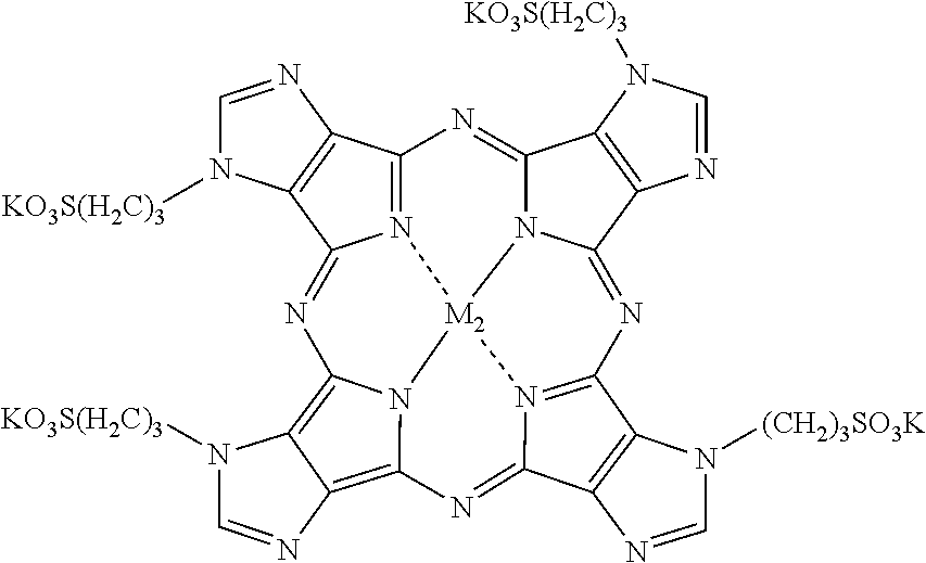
N12=C3C4=C(C1=NC1=C5C(=C6N1[M2]21N2C(=N3)C3=C(C2=NC2=N1C(=N6)C1=C2N([(CH2)3SO3K])C=N1)N=CN3[KO3S(H2C)3])N=CN5[KO3S(H2C)3])N([KO3S(H2C)3])C=N4
